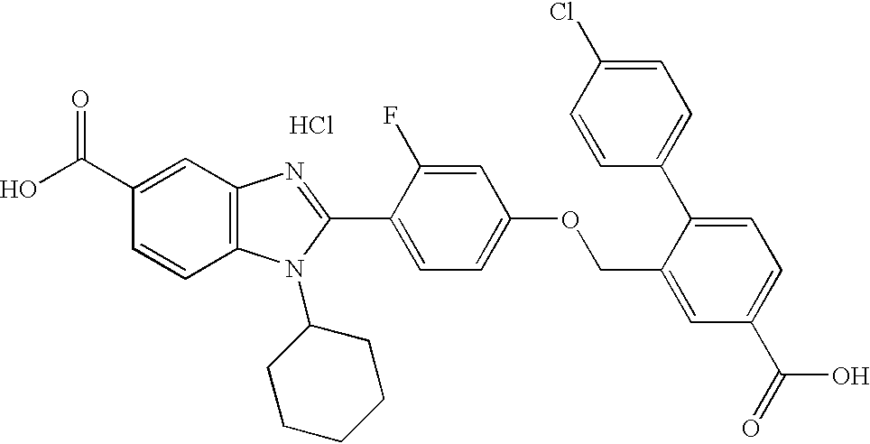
OC(C1=CC2=C(C=C1)N(C1CCCCC1)C(C1=CC=C(OCC3=CC(C(=O)O)=CC=C3C3=CC=C(Cl)C=C3)C=C1F)=N2)=O.Cl
